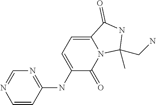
C1=CC(NC2=CC=C3N(C2=O)C(CN)(C)NC3=O)=NC=N1
